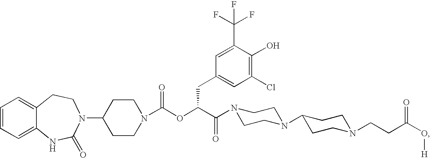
C1=CC=C2C(=C1)CCN(C1CCN(C(OC(C(=O)N3CCN(C4CCN(CCC(O[H])=O)CC4)CC3)CC3=CC(Cl)=C(O)C(C(F)(F)F)=C3)=O)CC1)C(=O)N2
